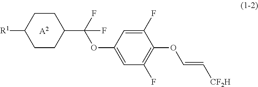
[A2].[R1]C1CCC(C(F)(F)OC2=CC(F)=C(OC=C[CF2H])C(F)=C2)CC1
